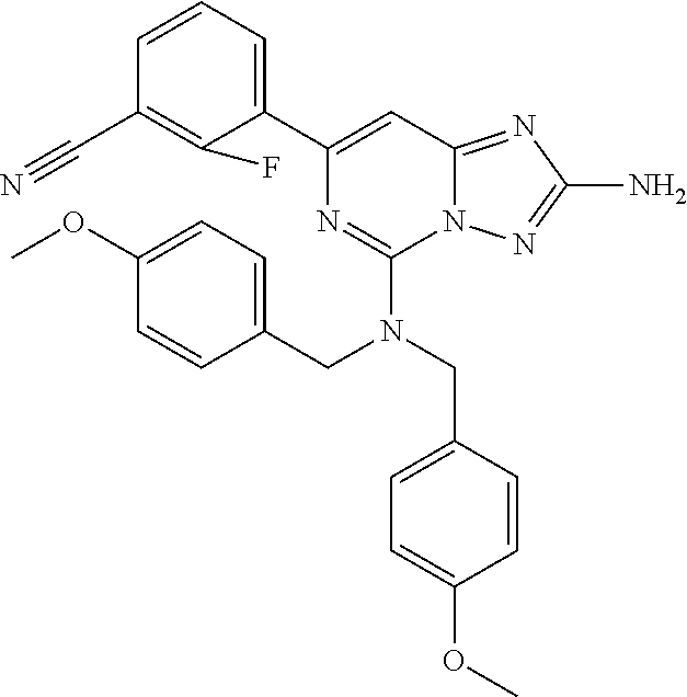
C1=CC=C(C2=CC3=NC(N)=NN3C(N(CC3=CC=C(OC)C=C3)CC3=CC=C(OC)C=C3)=N2)C(F)=C1C#N
